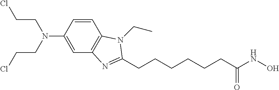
C1=CC(N(CCCl)CCCl)=CC2=C1N(CC)C(CCCCCCC(NO)=O)=N2
